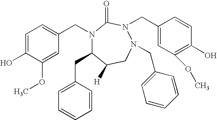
C1=C(O)C(OC)=CC(CN2C(CC3=CC=CC=C3)C([H])CN(CC3=CC=CC=C3)N(CC3=CC(OC)=C(O)C=C3)C2=O)=C1
